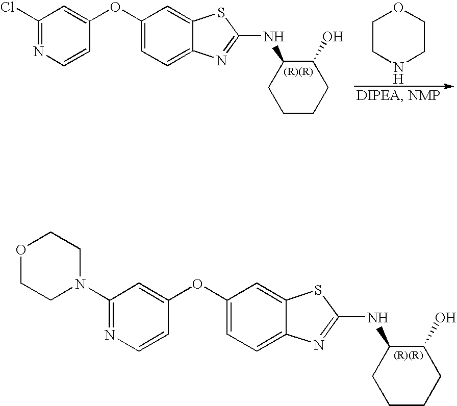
C1(OC2=CC(N3CCOCC3)=NC=C2)=CC=C2C(=C1)SC(NC1C(O)CCCC1)=N2.C1(OC2=CC(Cl)=NC=C2)=CC=C2C(=C1)SC(NC1C(O)CCCC1)=N2.C1CNCCO1
